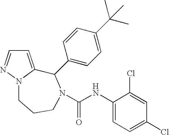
C1=C2N(N=C1)CCCN(C(NC1=CC=C(Cl)C=C1Cl)=O)C2C1=CC=C(C(C)(C)C)C=C1
